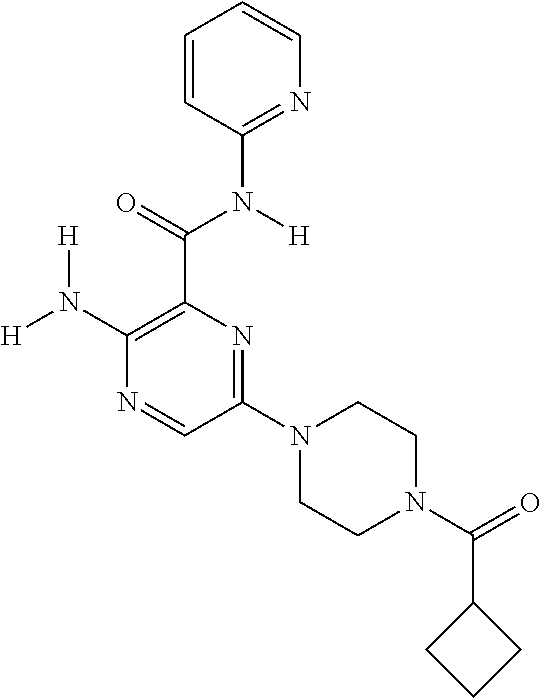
[H]N(C1=C(C(=O)N([H])C2=NC=CC=C2)N=C(N2CCN(C(=O)C3CCC3)CC2)C=N1)[H]
